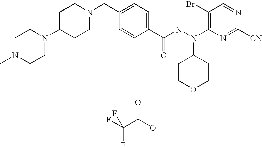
FC(C(O)=O)(F)F.C1C(N2CCN(C)CC2)CCN(CC2=CC=C(C(NN(C3=C(Br)C=NC([CN])=N3)C3CCOCC3)=O)C=C2)C1
